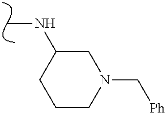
CNC1CN(C[Ph])CCC1
